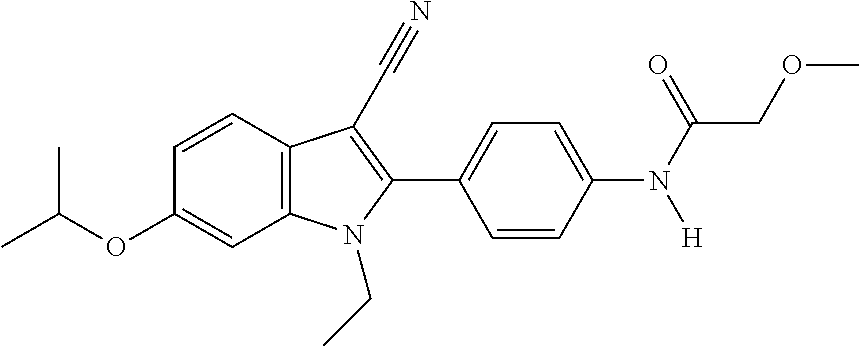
C1=C(OC(C)C)C=CC2=C1N(CC)C(C1=CC=C(N([H])C(COC)=O)C=C1)=C2C#N
